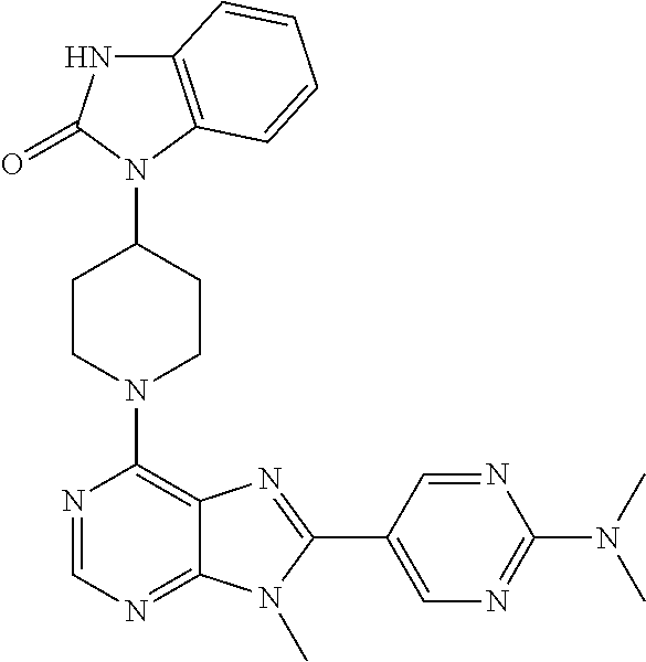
C12=C(N(C3CCN(C4=C5C(=NC=N4)N(C)C(C4=CN=C(N(C)C)N=C4)=N5)CC3)C(=O)N1)C=CC=C2
